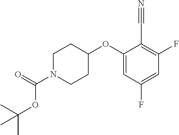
C1(OC2CCN(C(OC(C)(C)C)=O)CC2)=CC(F)=CC(F)=C1C#N
